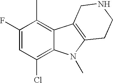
C1(F)=CC(Cl)=C2C(=C1C)C1=C(N2C)CCNC1
